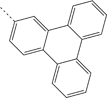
C1=C2C(=CC(C)=C1)C1=CC=CC=C1C1=CC=CC=C21
